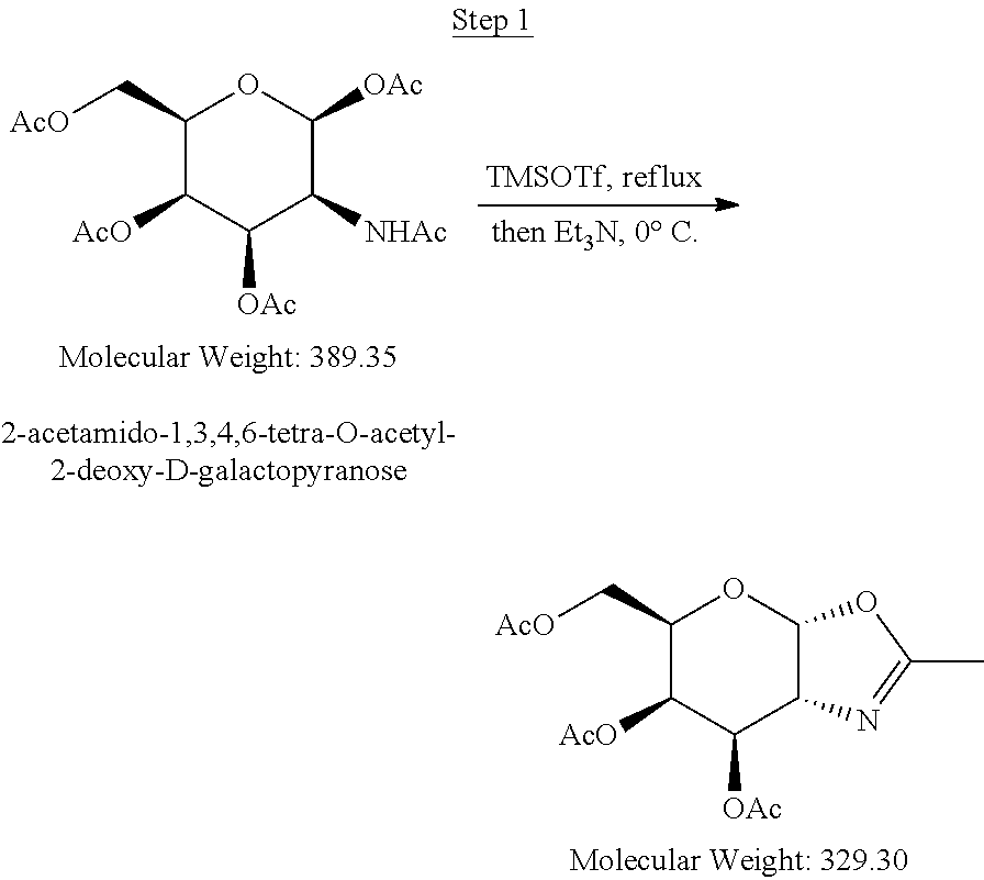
C([AcO])C1OC([OAc])C([NHAc])C([OAc])C1[AcO].C([AcO])C1OC2C(C([OAc])C1[AcO])N=C(C)O2
